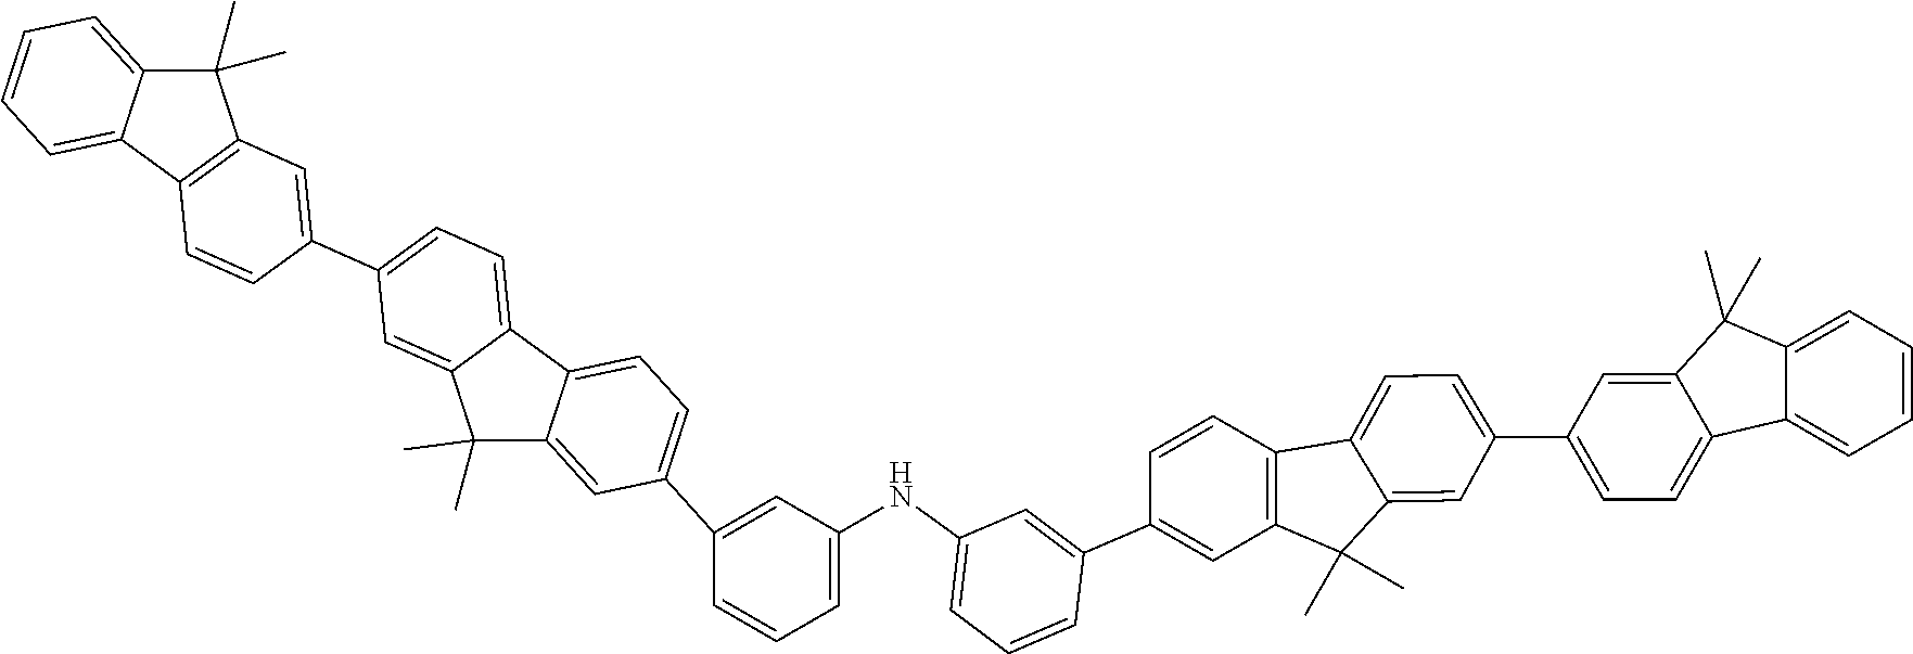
C1(C)(C)C2=CC=CC=C2C2=C1C=C(C1=CC=C3C(=C1)C(C)(C)C1=CC(C4=CC(NC5=CC=CC(C6=CC7=C(C=C6)C6=CC=C(C8=CC=C9C(=C8)C(C)(C)C8=CC=CC=C98)C=C6C7(C)C)=C5)=CC=C4)=CC=C31)C=C2
